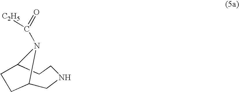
C1C2N(C(=O)[C2H5])C(CCN1)CC2
